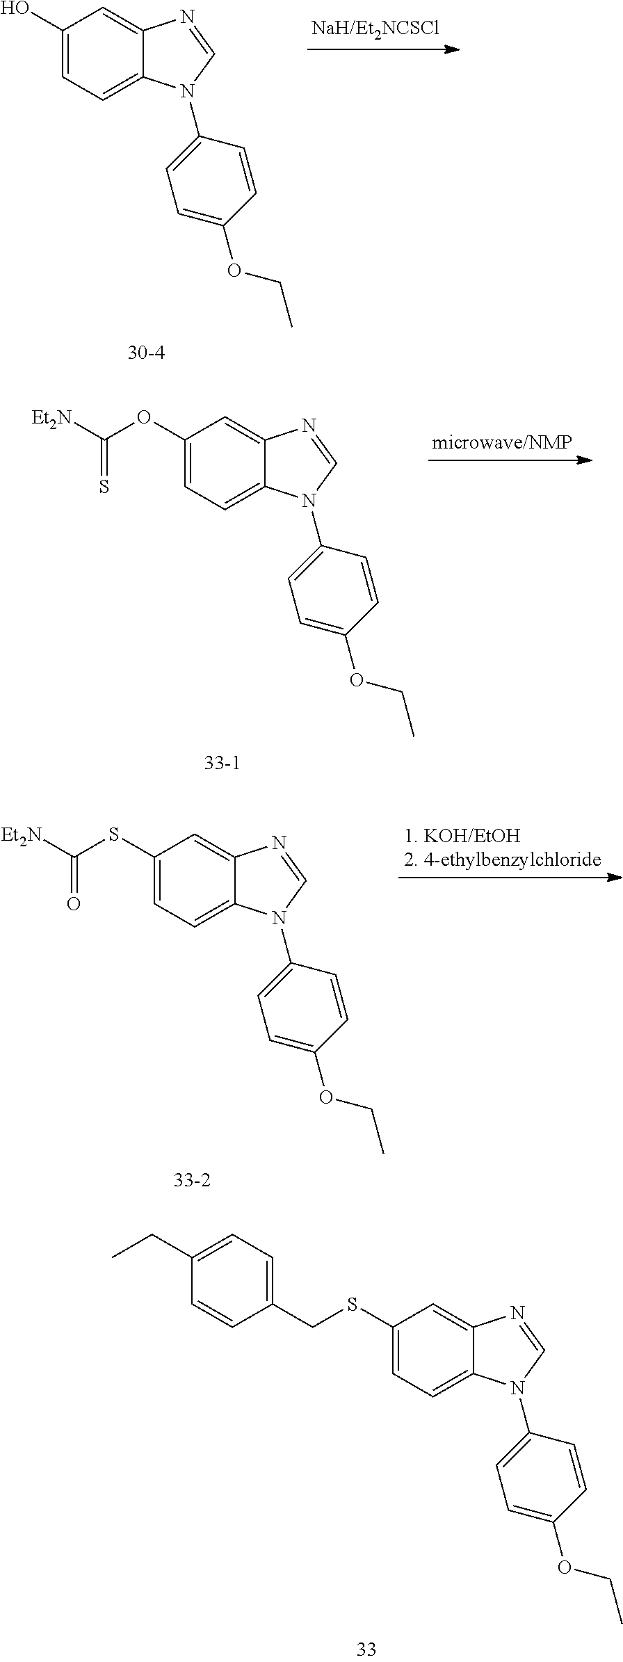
C1(O)=CC=C2C(=C1)N=CN2C1=CC=C(OCC)C=C1.C1(OC([Et2N])=S)=CC=C2C(=C1)N=CN2C1=CC=C(OCC)C=C1.C1(SC([Et2N])=O)=CC=C2C(=C1)N=CN2C1=CC=C(OCC)C=C1.C1(SCC2=CC=C(CC)C=C2)=CC=C2C(=C1)N=CN2C1=CC=C(OCC)C=C1
